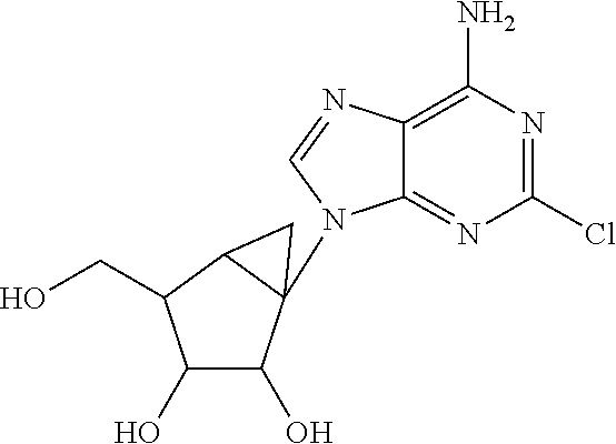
C1=NC2=C(N)N=C(Cl)N=C2N1C12C(O)C(O)C(CO)C1C2
